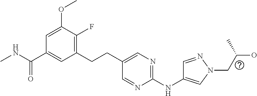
C1(CCC2=CN=C(NC3=CN(CC(O)C)N=C3)N=C2)=C(F)C(OC)=CC(C(NC)=O)=C1
